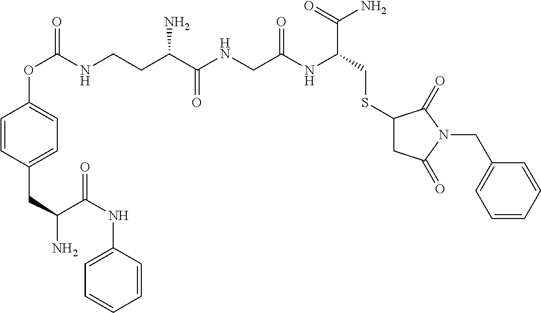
NC(C(NC1=CC=CC=C1)=O)CC1=CC=C(OC(=O)NCCC(C(NCC(NC(CSC2CC(=O)N(CC3=CC=CC=C3)C2=O)C(N)=O)=O)=O)N)C=C1
